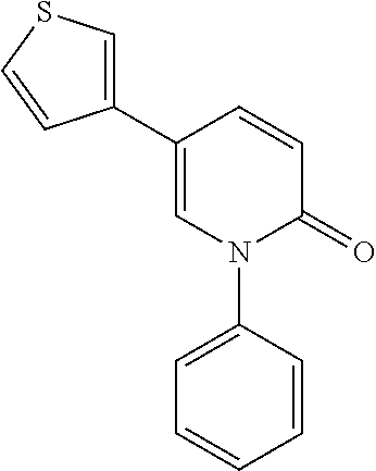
C1(C2=CSC=C2)=CN(C2=CC=CC=C2)C(=O)C=C1
